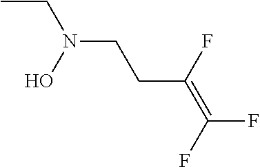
CCN(CCC(=C(F)F)F)O
